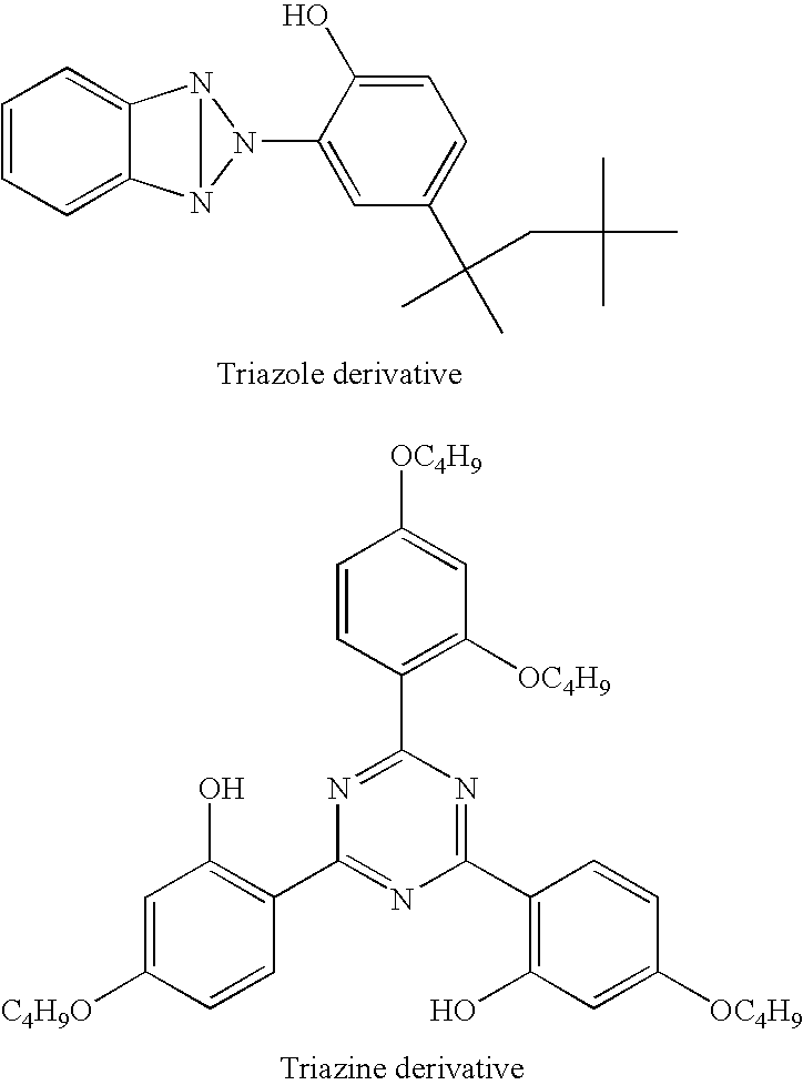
C1=CC=C2C(=C1)N1N2N1C1=CC(C(C)(CC(C)(C)C)C)=CC=C1O.C1=C([C4H9O])C=CC(C2=NC(C3=C(O)C=C([OC4H9])C=C3)=NC(C3=C([OC4H9])C=C([OC4H9])C=C3)=N2)=C1O
